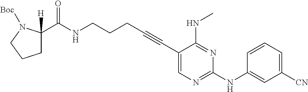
C1(C#CCCCNC(=O)C2([H])CCCN2[Boc])=CN=C(NC2=CC([CN])=CC=C2)N=C1NC
